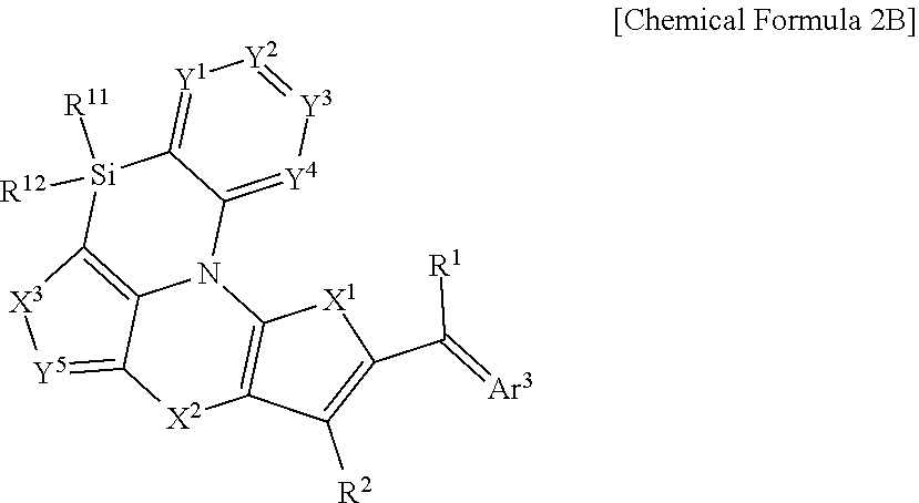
C12=[Y5][X3]C3=C1N(C1=[Y4][Y3]=[Y2][Y1]=C1[Si]3([R11])[R12])C1=C([X2]2)C([R2])=C(C([R1])=[Ar3])[X1]1
